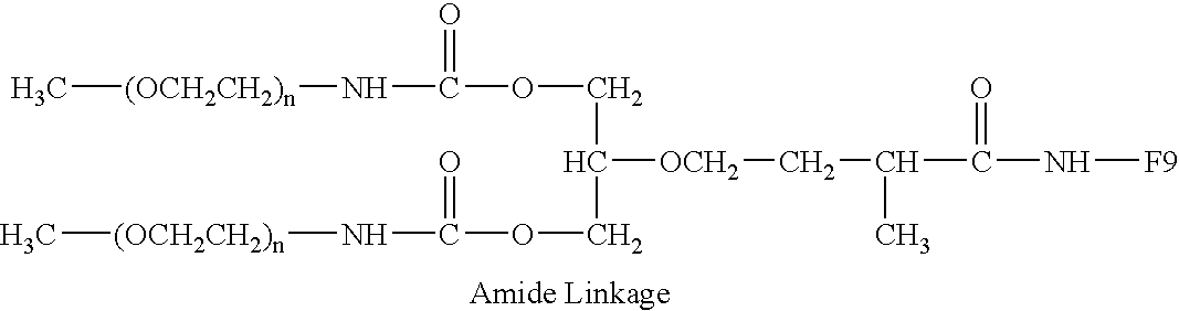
C[(OCH2CH2)n]NC(=O)OCC([OCH2]CC(C)C(=O)N[F9])COC(=O)N[(OCH2CH2)n]C
